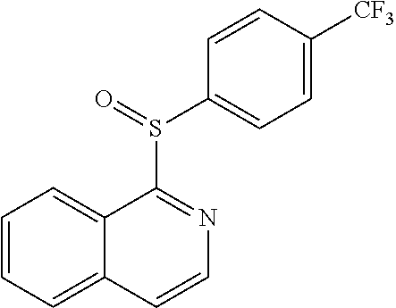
C1=CC=C2C(=C1)C(S(C1=CC=C([CF3])C=C1)=O)=NC=C2
